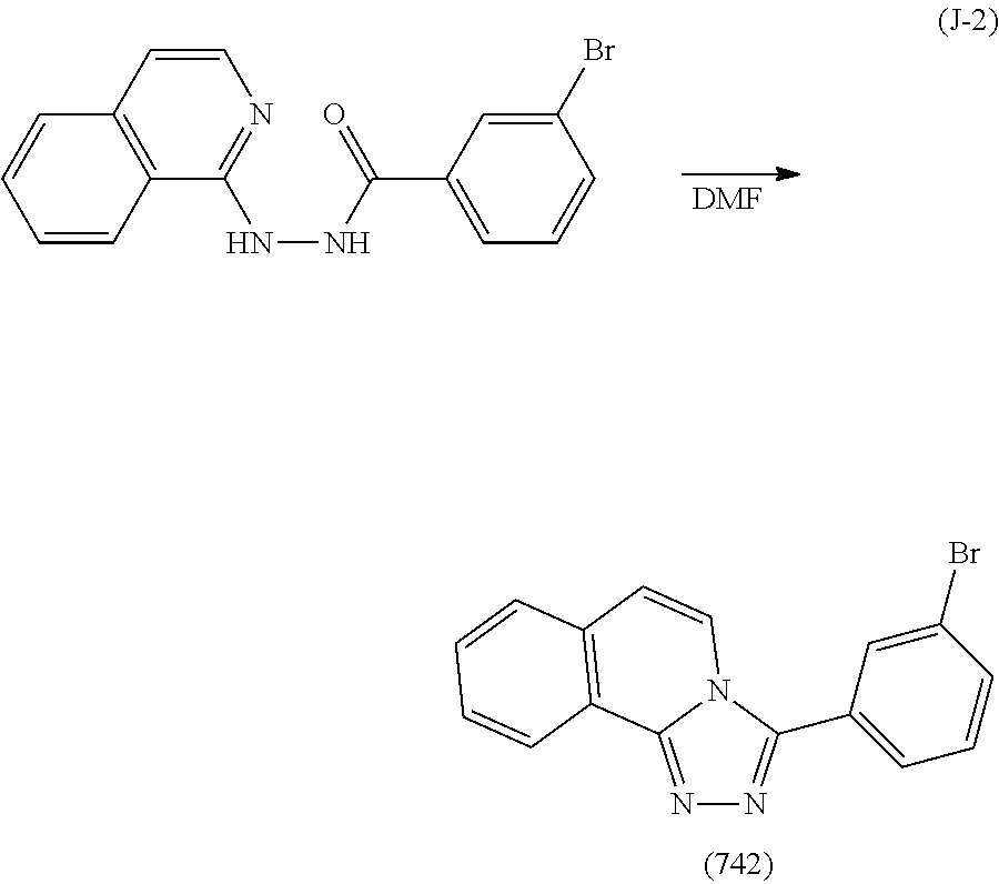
C1=CC2=C(C(NNC(=O)C3=CC=CC(Br)=C3)=N1)C=CC=C2.[DMF].N1=C2N(C(C3=CC=CC(Br)=C3)=N1)C=CC1=C2C=CC=C1
